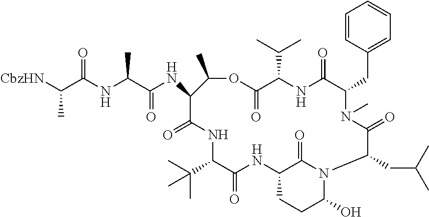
C1=CC(CC2N(C)C(=O)C(CC(C)C)N3C(O)CCC(NC(=O)C(C(C)(C)C)NC(=O)C(NC(C(NC(C([CbzHN])C)=O)C)=O)C(C)OC(=O)C(C(C)C)NC2=O)C3=O)=CC=C1
